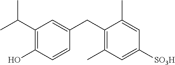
C1(C(C)C)=C(O)C=CC(CC2=C(C)C=C([SO3H])C=C2C)=C1
